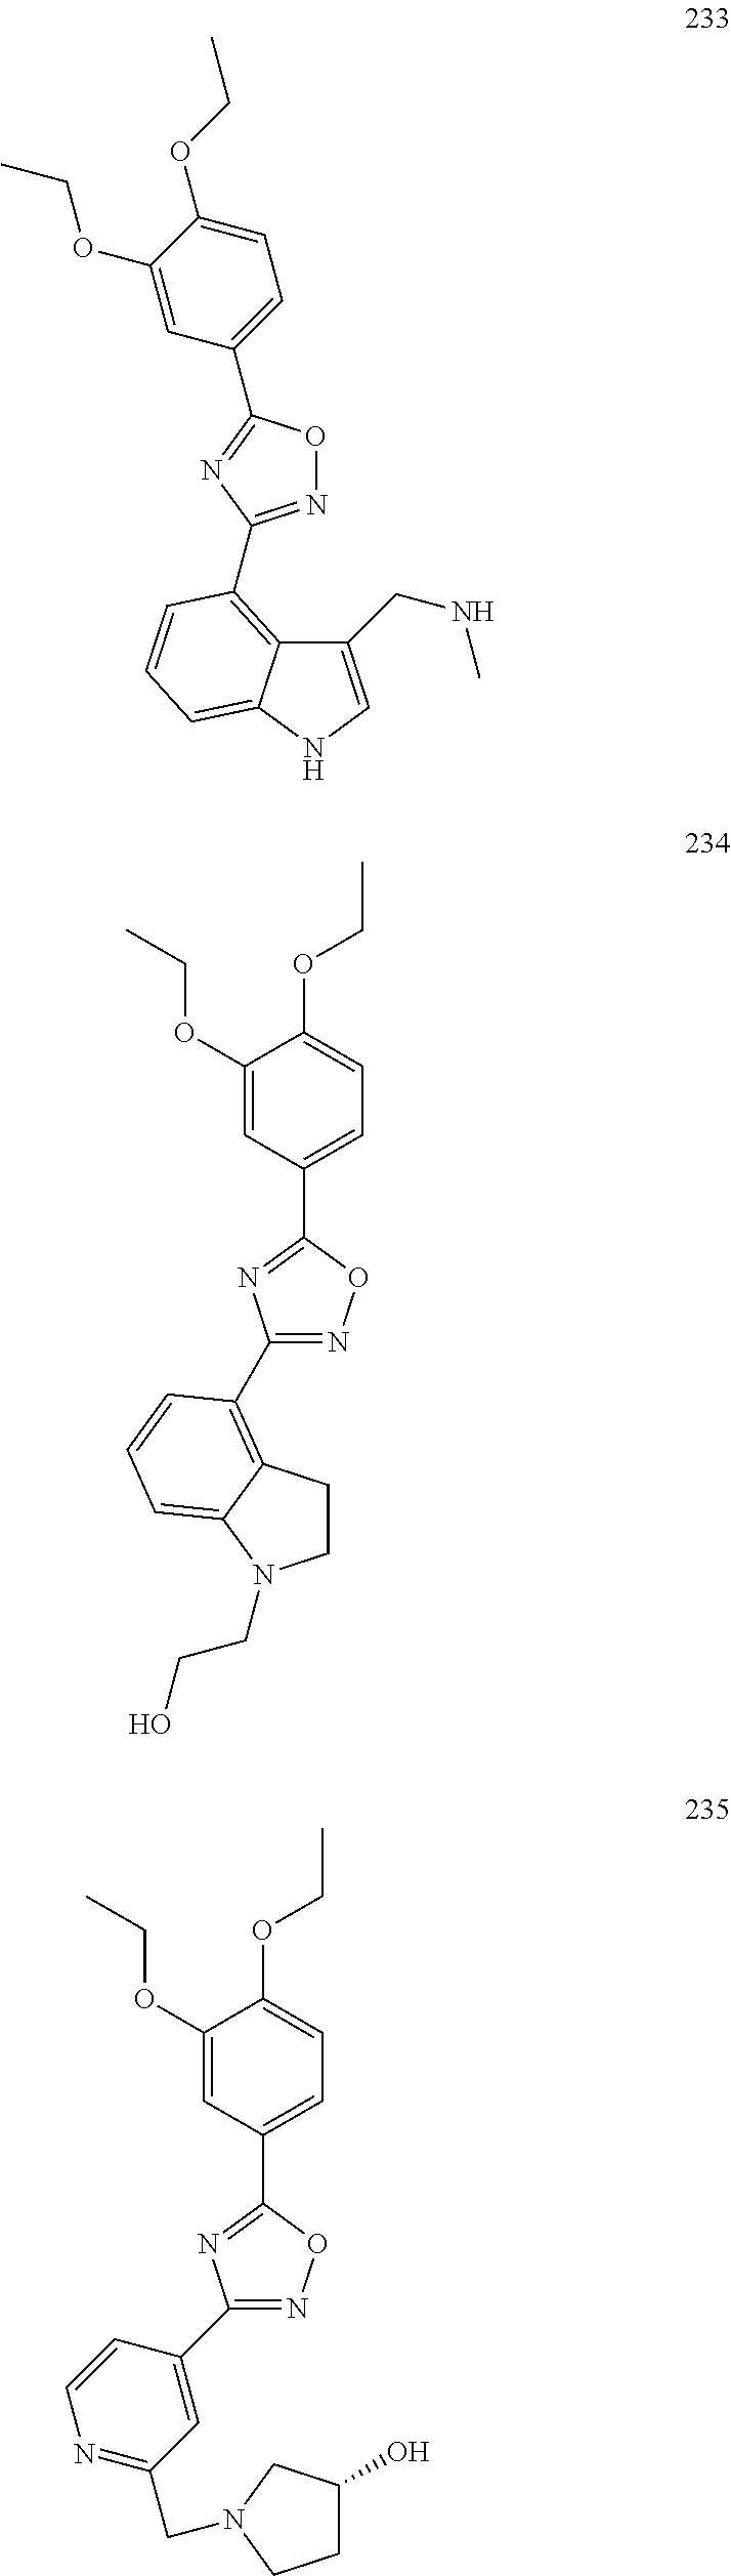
N1=C(C2=C3C(CNC)=CNC3=CC=C2)N=C(C2=CC=C(OCC)C(OCC)=C2)O1.C1(OCC)=CC(C2=NC(C3=C4CCN(CCO)C4=CC=C3)=NO2)=CC=C1OCC.C1(OCC)=CC(C2=NC(C3=CC(CN4CC(O)CC4)=NC=C3)=NO2)=CC=C1OCC
